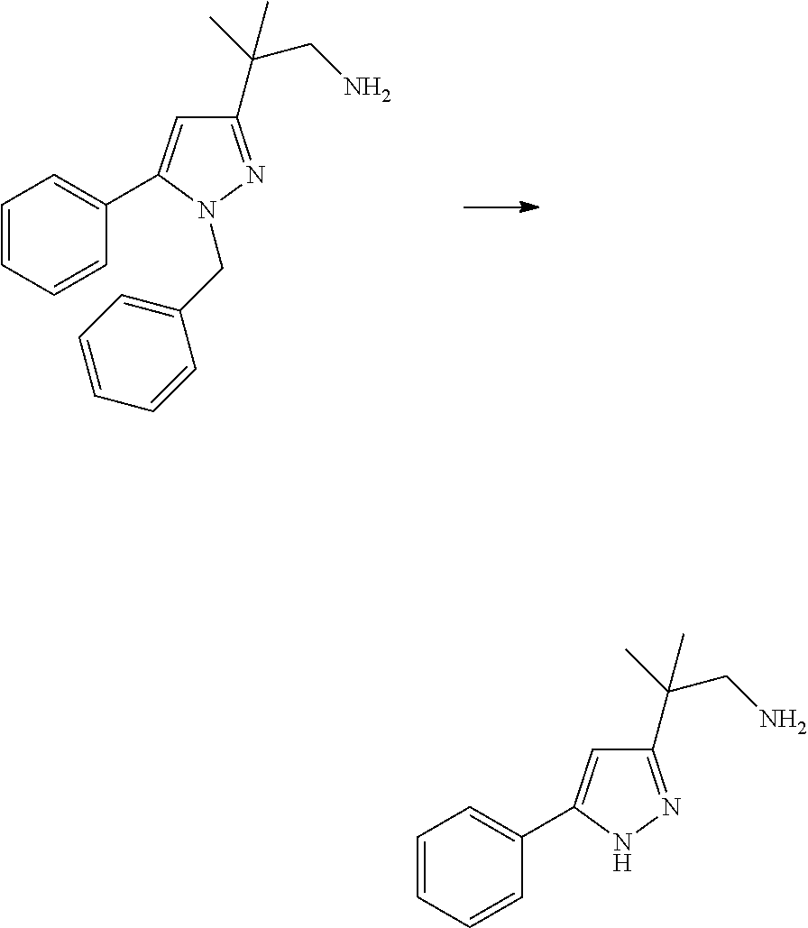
C1=CC=CC(C2=CC(C(CN)(C)C)=NN2CC2=CC=CC=C2)=C1.C1=CC=CC(C2=CC(C(CN)(C)C)=NN2)=C1
